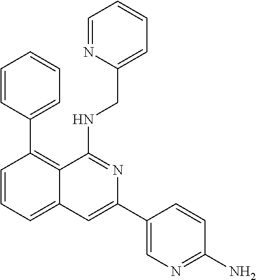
C1=CC(C2=C3C(=CC=C2)C=C(C2=CN=C(N)C=C2)N=C3NCC2=CC=CC=N2)=CC=C1
